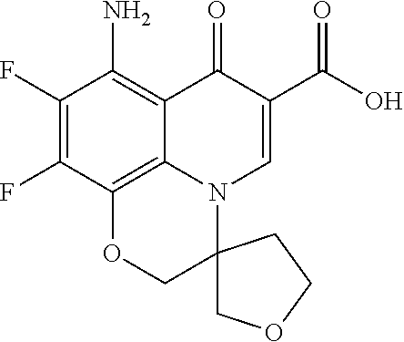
C1(F)=C(F)C2=C3C(=C1N)C(=O)C(C(=O)O)=CN3C1(COCC1)CO2
